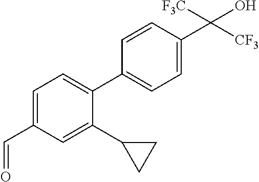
C1=C(C=O)C=C(C2CC2)C(C2=CC=C(C([CF3])(O)[F3C])C=C2)=C1
